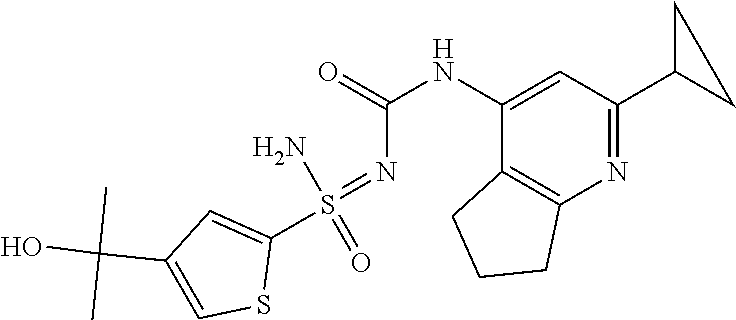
O=C(N=S(N)(=O)C1=CC(C(O)(C)C)=CS1)NC1=CC(C2CC2)=NC2=C1CCC2
